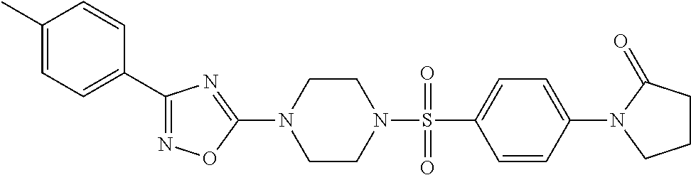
N1=C(C2=CC=C(C)C=C2)N=C(N2CCN(S(=O)(C3=CC=C(N4C(=O)CCC4)C=C3)=O)CC2)O1
